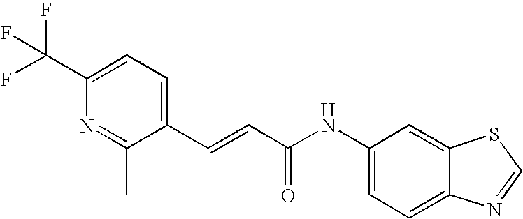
C(C1=CC=C(C(F)(F)F)N=C1C)=CC(NC1=CC=C2C(=C1)SC=N2)=O
